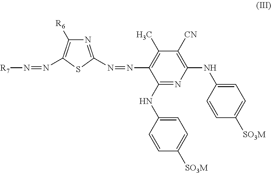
N1=C(N=NC2=C(C)C([CN])=C(NC3=CC=C([SO3M])C=C3)N=C2NC2=CC=C([SO3M])C=C2)SC(N=N[R7])=C1[R6]
